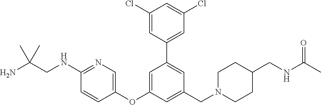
C1(Cl)=CC(C2=CC(CN3CCC(CNC(C)=O)CC3)=CC(OC3=CN=C(NCC(N)(C)C)C=C3)=C2)=CC(Cl)=C1
